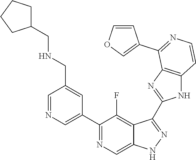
C1=NC=C(C2=NC=C3C(=C2F)C(C2=NC4=C(N2)C=CN=C4C2=COC=C2)=NN3)C=C1CNCC1CCCC1
